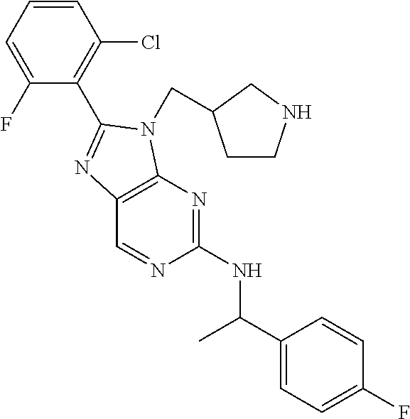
C1(NC(C2=CC=C(F)C=C2)C)=NC2=C(C=N1)N=C(C1=C(Cl)C=CC=C1F)N2CC1CCNC1
